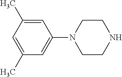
C1(C)=CC(C)=CC(N2CCNCC2)=C1
